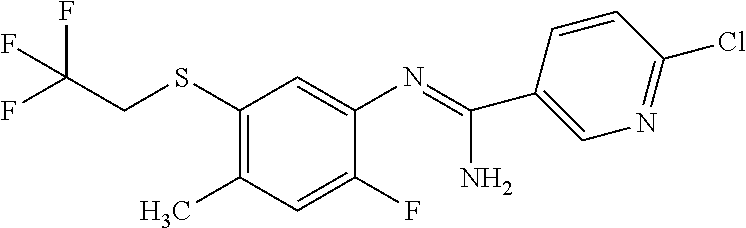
C1(SCC(F)(F)F)=C(C)C=C(F)C(N=C(N)C2=CN=C(Cl)C=C2)=C1
